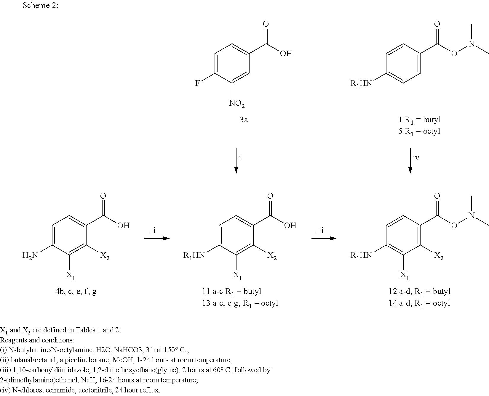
C1=C(N)C([X1])=C([X2])C(C(O)=O)=C1.C1=C([R1HN])C([X1])=C([X2])C(C(O)=O)=C1.C1=CC(C(ON(C)C)=O)=C([X2])C([X1])=C1[R1HN].C1=C(F)C([NO2])=CC(C(O)=O)=C1.C1=CC(C(ON(C)C)=O)=CC=C1[R1HN]
